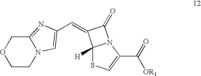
C1CN2C(=NC(C=C3C4([H])SC=C(C(=O)[OR1])N4C3=O)=C2)CO1
